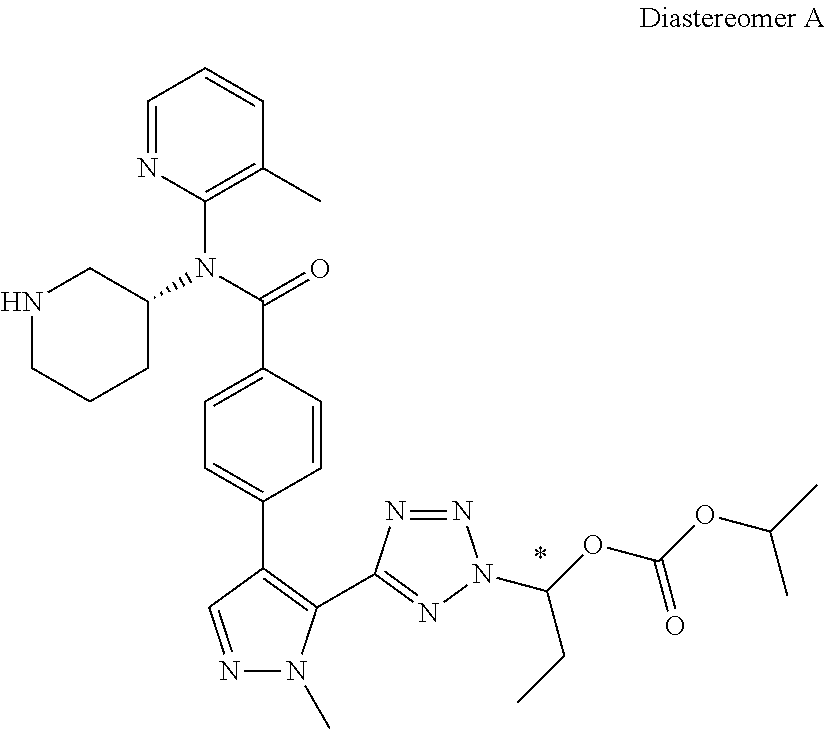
C1=NC(N(C(=O)C2=CC=C(C3=C(C4=NN(C(OC(OC(C)C)=O)CC)N=N4)N(C)N=C3)C=C2)C2CNCCC2)=C(C)C=C1
